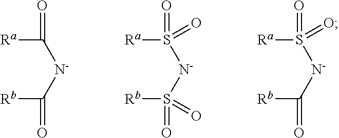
[Ra]C([N-]C([Rb])=O)=O.[Ra]S([N-]S([Rb])(=O)=O)(=O)=O.[Ra]S([N-]C([Rb])=O)(=O)=O
